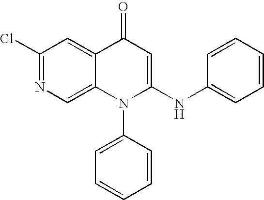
C1(Cl)=NC=C2C(=C1)C(=O)C=C(NC1=CC=CC=C1)N2C1=CC=CC=C1
